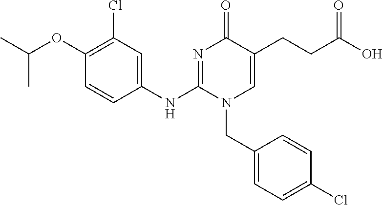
C1(NC2=NC(=O)C(CCC(O)=O)=CN2CC2=CC=C(Cl)C=C2)=CC(Cl)=C(OC(C)C)C=C1
